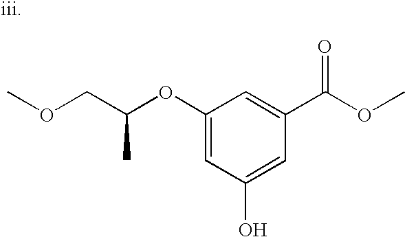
O(C)CC(C)OC1=CC(O)=CC(C(OC)=O)=C1
